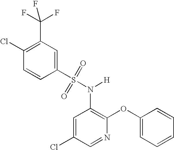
C1(Cl)=C(C(F)(F)F)C=C(S(N(C2=C(OC3=CC=CC=C3)N=CC(Cl)=C2)[H])(=O)=O)C=C1
